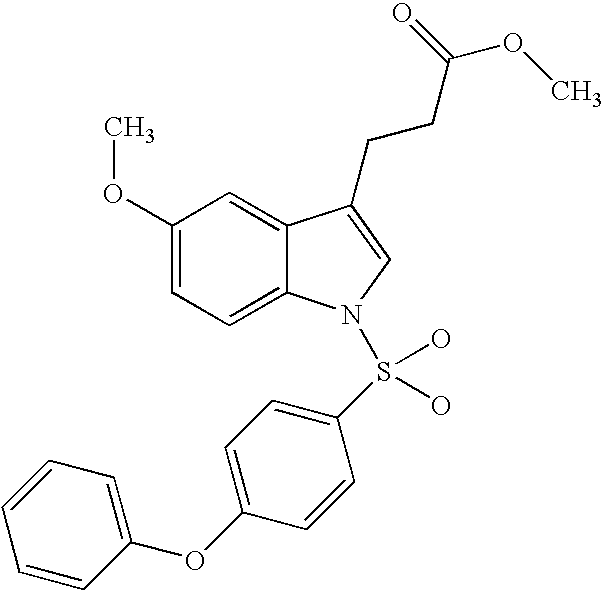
C12=CC(OC)=CC=C1N(S(C1=CC=C(OC3=CC=CC=C3)C=C1)(O)O)C=C2CCC(OC)=O
